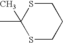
CC1(C)SCCCS1
